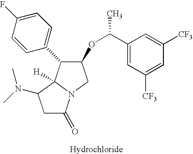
C1C(=O)N2C([H])(C1N(C)C)C(C1=CC=C(F)C=C1)C(OC(C1=CC([CF3])=CC([CF3])=C1)C)C2
